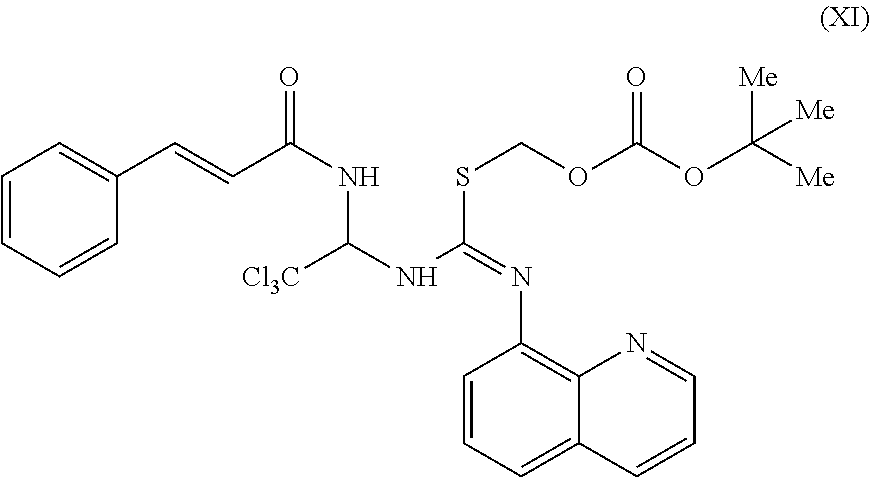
C1(N=C(NC(NC(C=CC2=CC=CC=C2)=O)[Cl3C])SCOC(OC([Me])([Me])[Me])=O)=C2C(=CC=C1)C=CC=N2
